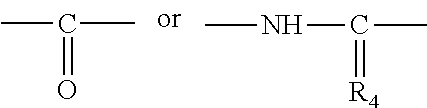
CC(C)=O.CNC(=[R4])C
